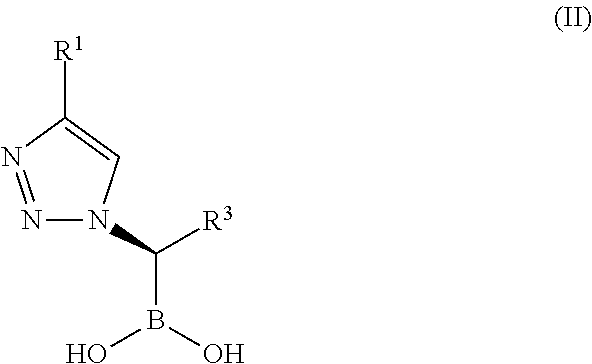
C(B(O)O)([R3])N1N=NC([R1])=C1
